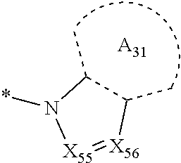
[A31].C1(C)C(C)N(*)[X55]=[X56]1
